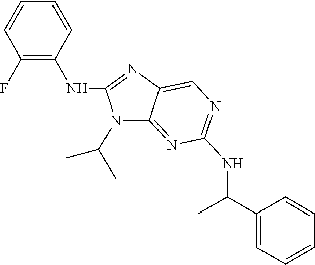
C12=NC(NC(C3=CC=CC=C3)C)=NC=C1N=C(NC1=C(F)C=CC=C1)N2C(C)C
